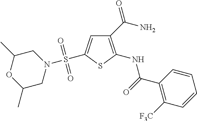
C1(C(N)=O)=C(NC(C2=C([F3C])C=CC=C2)=O)SC(S(N2CC(C)OC(C)C2)(=O)=O)=C1
